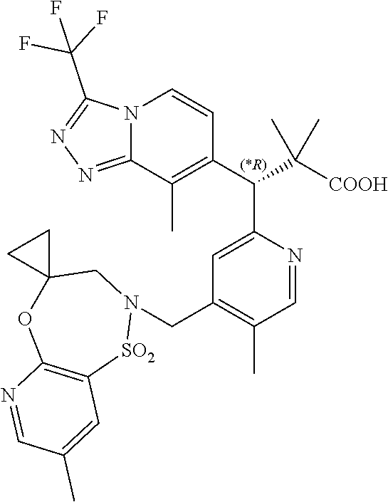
C1=NC(C(C([COOH])(C)C)C2=C(C)C3=NN=C(C(F)(F)F)N3C=C2)=CC(CN2[SO2]C3=C(OC4(C2)CC4)N=CC(C)=C3)=C1C
